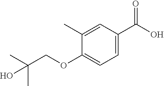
C1(OCC(C)(C)O)=CC=C(C(O)=O)C=C1C
